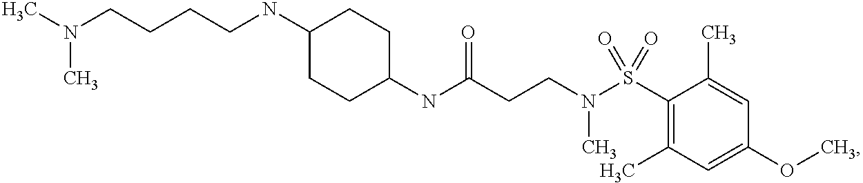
C1(NC(CCN(S(C2=C(C)C=C(OC)C=C2C)(=O)=O)C)=O)CCC(NCCCCN(C)C)CC1
